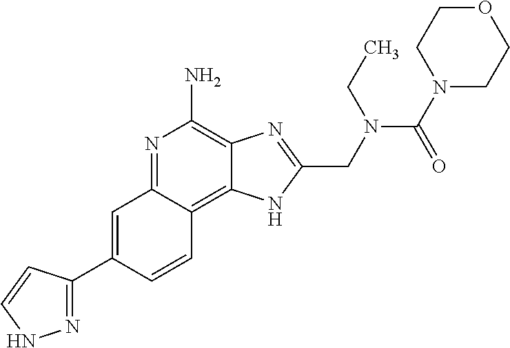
C1=C(C2=NNC=C2)C=CC2=C3C(=C(N)N=C12)N=C(CN(C(=O)N1CCOCC1)CC)N3
